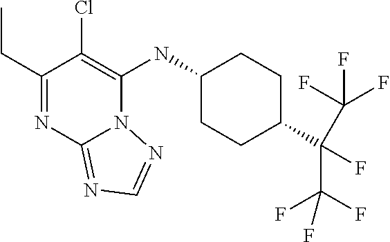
C1(CC)=NC2=NC=NN2C(NC2CCC(C(C(F)(F)F)(F)C(F)(F)F)CC2)=C1Cl
